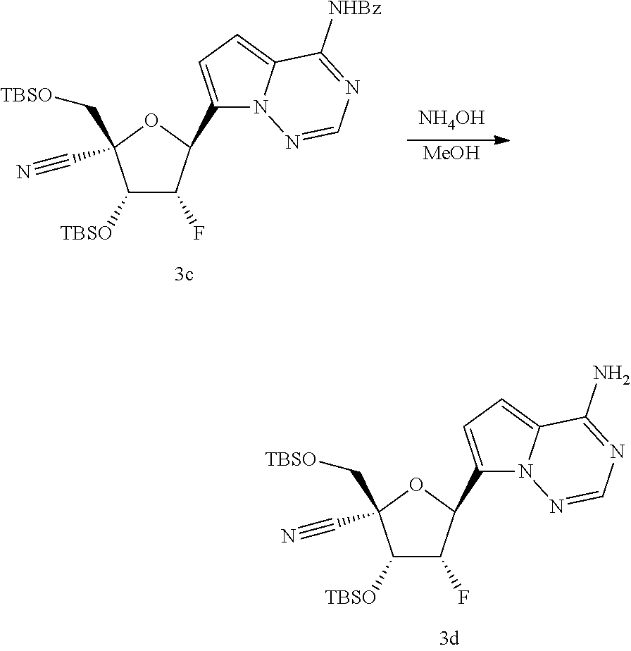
C1([TBSO])C(F)C(C2=CC=C3N2N=CN=C3N)OC1(C[TBSO])C#N.C1([TBSO])C(F)C(C2=CC=C3N2N=CN=C3[NHBz])OC1(C[TBSO])C#N.[NH4OH].[MeOH]
